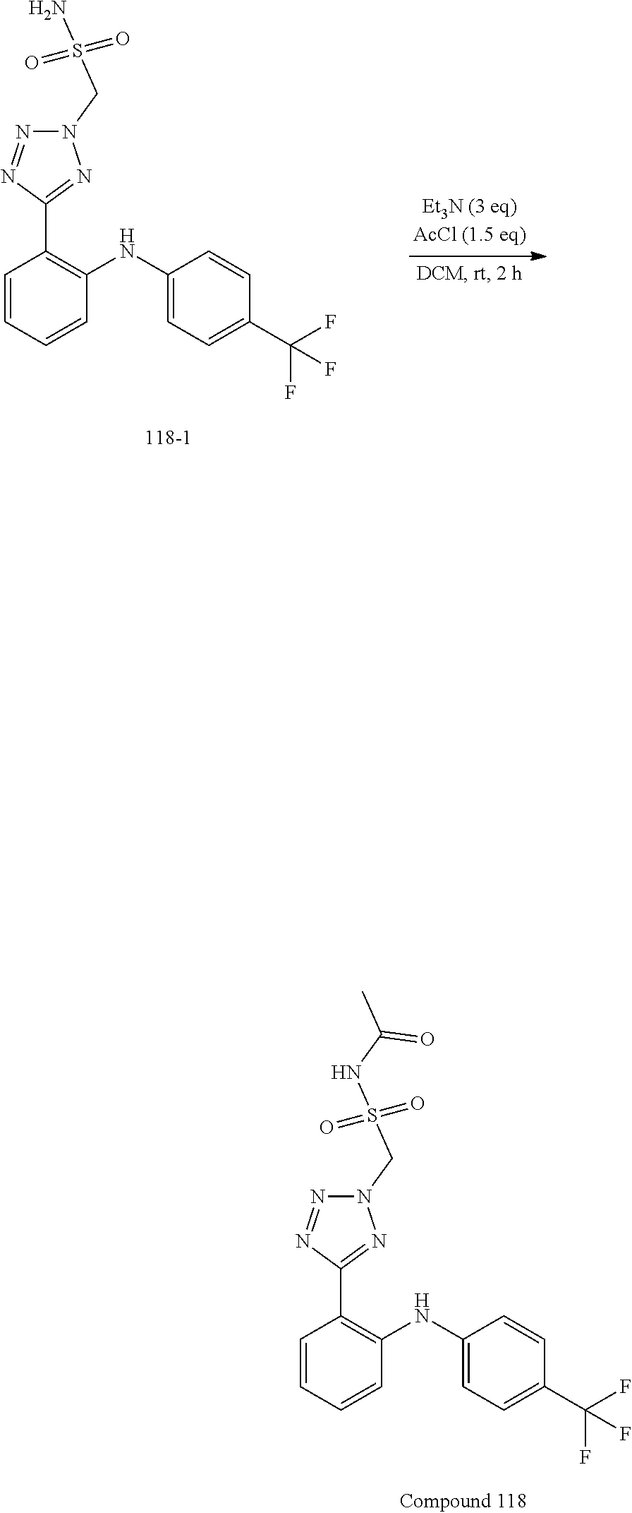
N1(CS(=O)(NC(C)=O)=O)N=NC(C2=C(NC3=CC=C(C(F)(F)F)C=C3)C=CC=C2)=N1.N1=NC(C2=C(NC3=CC=C(C(F)(F)F)C=C3)C=CC=C2)=NN1CS(=O)(N)=O
